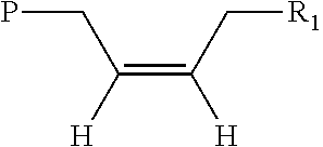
C(=C(C[R1])[H])([H])CP
